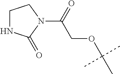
C1NC(=O)N(C(=O)COC(C)(C)C)C1
